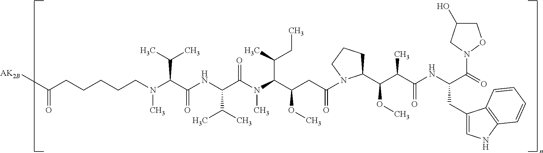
[AK2B]C(CCCCCN(C(C(NC(C(N(C(C(CC(=O)N1C(C(C(C(NC(C(=O)N2OCC(O)C2)CC2=CNC3=C2C=CC=C3)=O)C)OC)CCC1)OC)C(C)CC)C)=O)C(C)C)=O)C(C)C)C)=O
